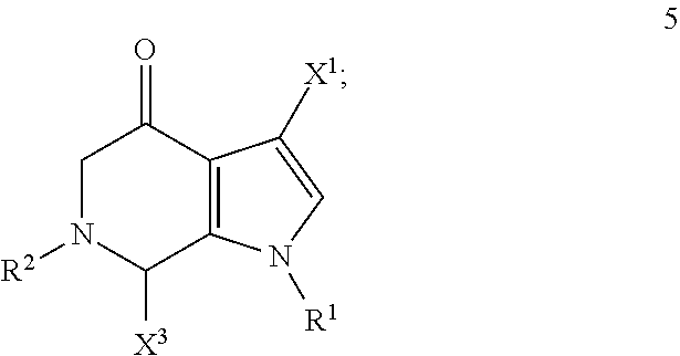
C1N([R2])C([X3])C2=C(C1=O)C([X1])=CN2[R1]
